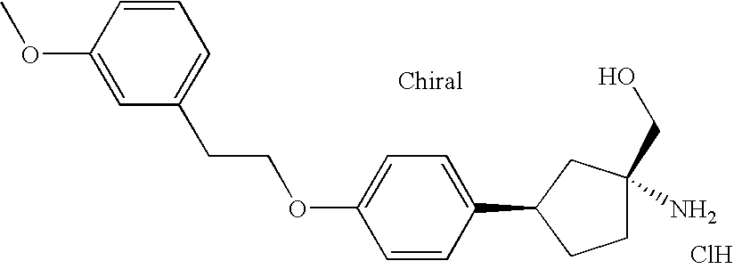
Cl.C1=CC(C2CCC(N)(CO)C2)=CC=C1OCCC1=CC=CC(OC)=C1
